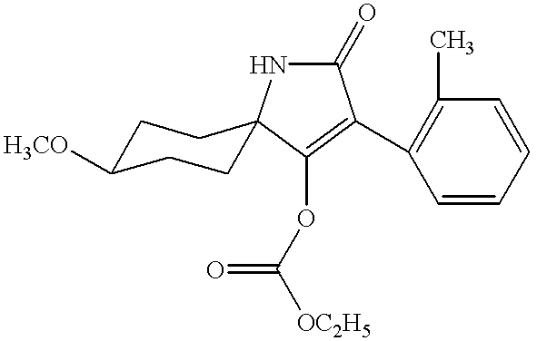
C1C([H3CO])CCC2(C1)C(OC([OC2H5])=O)=C(C1=C(C)C=CC=C1)C(=O)N2
